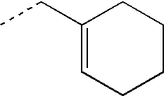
C1(CC)=CCCCC1
